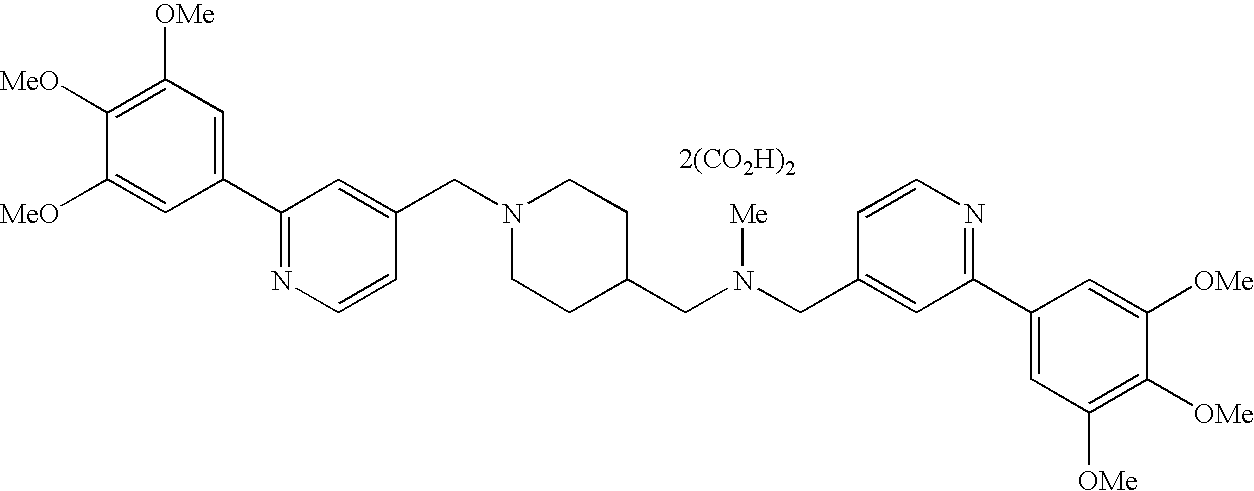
C1(C2=NC=CC(CN3CCC(CN(CC4=CC(C5=CC([OMe])=C([OMe])C([OMe])=C5)=NC=C4)[Me])CC3)=C2)=CC([OMe])=C([MeO])C([MeO])=C1.[2(CO2H)2]
